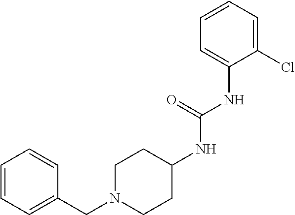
C1(Cl)=CC=CC=C1NC(NC1CCN(CC2=CC=CC=C2)CC1)=O
